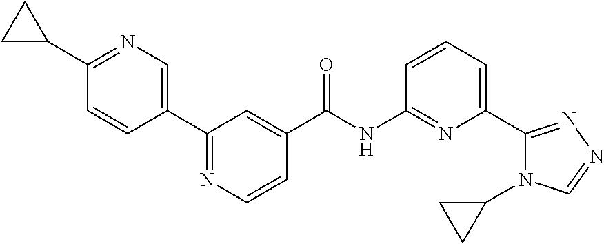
C1(C2CC2)=NC=C(C2=NC=CC(C(=O)NC3=NC(C4=NN=CN4C4CC4)=CC=C3)=C2)C=C1
